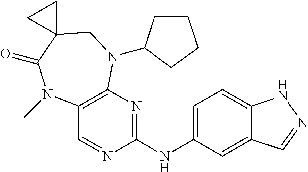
C12=C(N=C(NC3=CC=C4C(=C3)C=NN4)N=C1)N(C1CCCC1)CC1(C(=O)N2C)CC1
